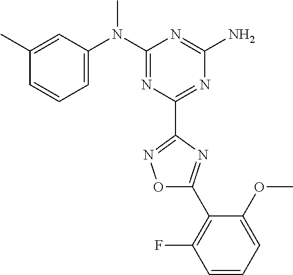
C1(C)=CC(N(C2=NC(C3=NOC(C4=C(F)C=CC=C4OC)=N3)=NC(N)=N2)C)=CC=C1
